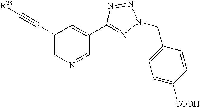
N1=CC(C2=NN(CC3=CC=C([COOH])C=C3)N=N2)=CC(C#C[R23])=C1
